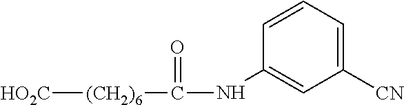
[HO2C][(CH2)6]C(NC1=CC([CN])=CC=C1)=O
